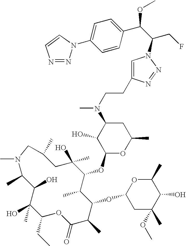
C1(C)C(O)C(O)(C)C(CC)OC(=O)C(C)C(OC2CC(C)(OC)C(O)C(C)O2)C(C)C(OC2OC(C)CC(N(CCC3=CN(C(CF)C(C4=CC=C(N5N=NC=C5)C=C4)OC)N=N3)C)C2O)C(O)(C)CC(C)CN1C
